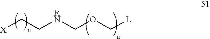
[X]CC[RN]COC[L]
